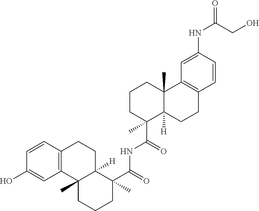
C1=CC2=C(C=C1O)C1(C)C([H])(CC2)C(C(=O)NC(C2(C)C3([H])C(C)(CCC2)C2=C(CC3)C=CC(NC(=O)CO)=C2)=O)(C)CCC1
